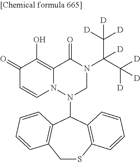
C12=C(O)C(=O)C=CN1N(C1C3=C(CSC4=C1C=CC=C4)C=CC=C3)CN(C(C([D])([D])[D])(C([D])([D])[D])[D])C2=O
